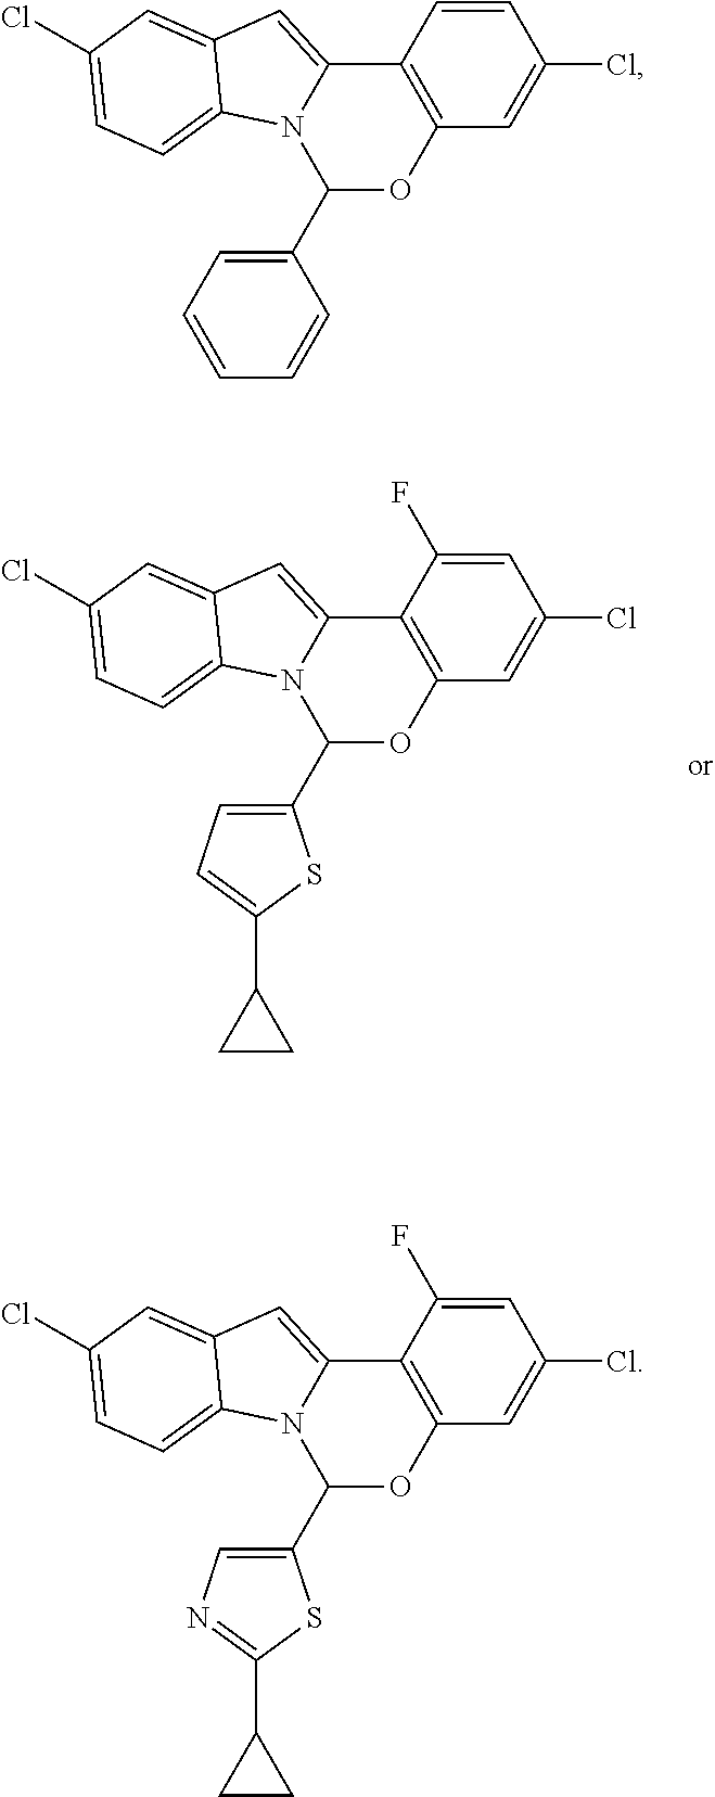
C1=CC2=C(OC(C3=CC=CC=C3)N3C2=CC2=CC(Cl)=CC=C32)C=C1Cl.C1=C(F)C2=C(OC(C3=CC=C(C4CC4)S3)N3C2=CC2=CC(Cl)=CC=C32)C=C1Cl.C1=C(F)C2=C(OC(C3=CN=C(C4CC4)S3)N3C2=CC2=CC(Cl)=CC=C32)C=C1Cl
